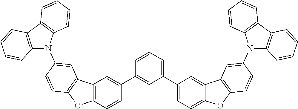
C1=CC=C(C2=CC=C3C(=C2)C2=C(O3)C=CC(N3C4=C(C5=C3C=CC=C5)C=CC=C4)=C2)C=C1C1=CC2=C(C=C1)OC1=C2C=C(N2C3=C(C4=C2C=CC=C4)C=CC=C3)C=C1
